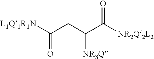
[L1Q1R1N]C(CC(C([NR2Q2L2])=O)[NR3Q])=O
